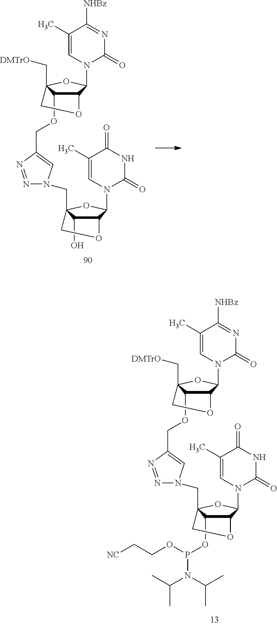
C1(C)=CN(C2C3C(OP(OCC[NC])N(C(C)C)C(C)C)C(CN4N=NC(COC5C6C(N7C=C(C)C([NHBz])=NC7=O)OC5(C[DMTrO])CO6)=C4)(O2)CO3)C(=O)NC1=O.C1(C)=CN(C2C3C(O)C(CN4N=NC(COC5C6C(N7C=C(C)C([NHBz])=NC7=O)OC5(C[DMTrO])CO6)=C4)(O2)CO3)C(=O)NC1=O
